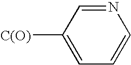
N1=CC([C(O)])=CC=C1
